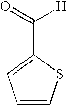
C1=CSC(C([H])=O)=C1
